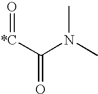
C([*C]=O)(N(C)C)=O
